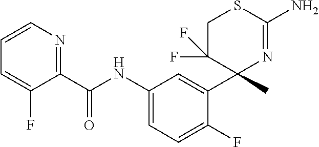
C1(C(NC2=CC=C(F)C(C3(C)N=C(N)SCC3(F)F)=C2)=O)=NC=CC=C1F
